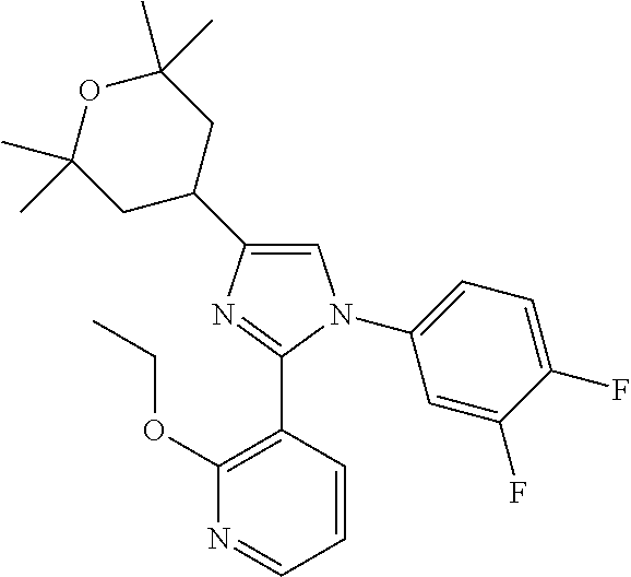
C1=C(C2CC(C)(C)OC(C)(C)C2)N=C(C2=C(OCC)N=CC=C2)N1C1=CC=C(F)C(F)=C1
